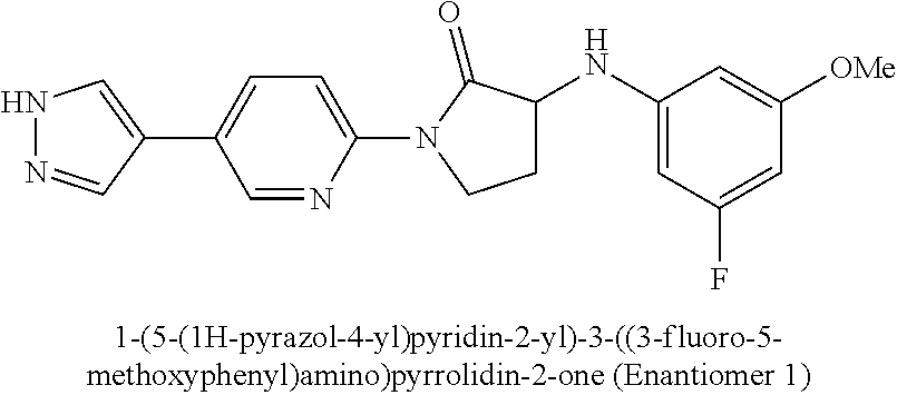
N1N=CC(C2=CC=C(N3CCC(NC4=CC(F)=CC([OMe])=C4)C3=O)N=C2)=C1
